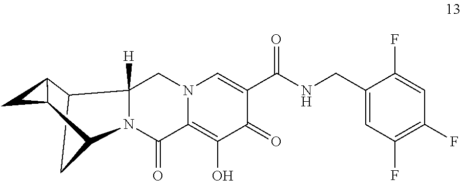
N12C(=O)C3=C(O)C(=O)C(C(NCC4=CC(F)=C(F)C=C4F)=O)=CN3CC1([H])C1CC2C2C1C2
